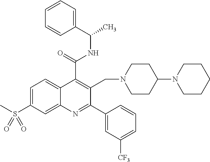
C1=C(S(C)(=O)=O)C=C2C(=C1)C(C(NC(C)C1=CC=CC=C1)=O)=C(CN1CCC(N3CCCCC3)CC1)C(C1=CC([CF3])=CC=C1)=N2
